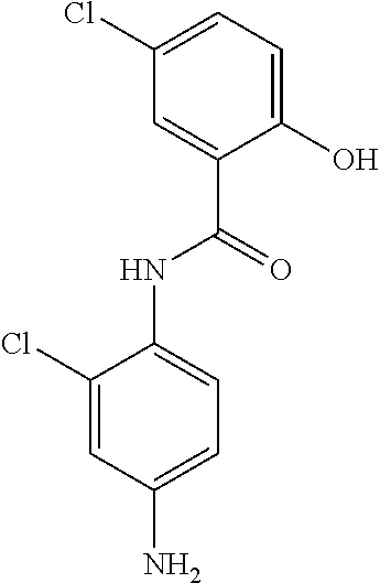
C1(O)=CC=C(Cl)C=C1C(=O)NC1=CC=C(N)C=C1Cl
